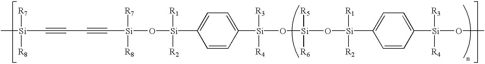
C[Si]([R7])([R8])C#CC#C[Si]([R7])([R8])O[Si]([R1])([R2])C1=CC=C([Si]([R3])([R4])O[Si](O[Si]([R1])([R2])C2=CC=C([Si]([R3])([R4])OC)C=C2)([R5])[R6])C=C1
